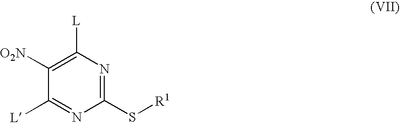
C1(S[R1])=NC([L])=C([O2N])C([L])=N1
